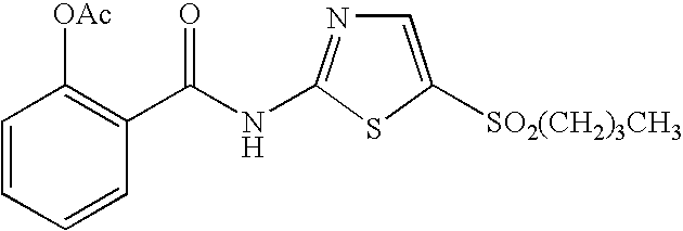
C1=CC=CC(C(NC2=NC=C([SO2(CH2)3CH3])S2)=O)=C1[OAc]
